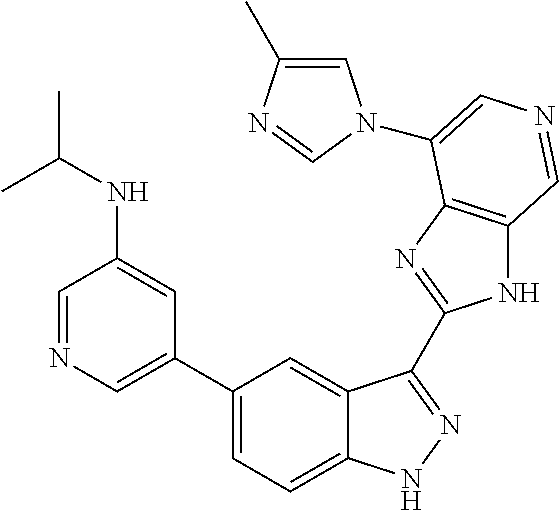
C1(C2=CN=CC(NC(C)C)=C2)=CC=C2C(=C1)C(C1=NC3=C(N1)C=NC=C3N1C=C(C)N=C1)=NN2
